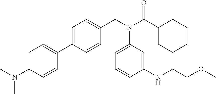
C1=C(N(C)C)C=CC(C2=CC=C(CN(C(C3CCCCC3)=O)C3=CC=CC(NCCOC)=C3)C=C2)=C1
